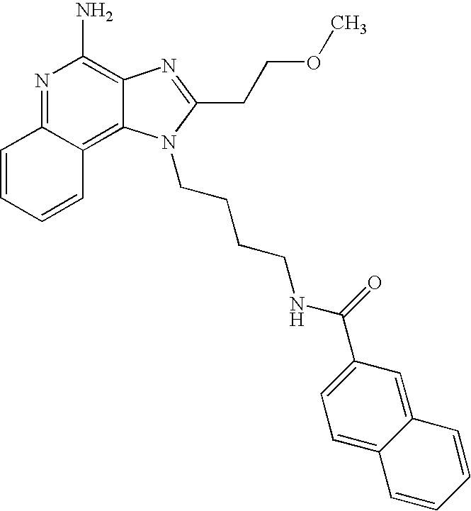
N1=C2C(=C3C(=C1N)N=C(CCOC)N3CCCCNC(=O)C1=CC=C3C(=C1)C=CC=C3)C=CC=C2
